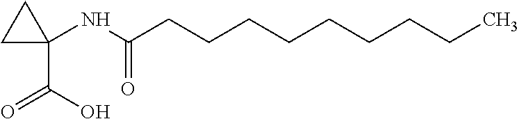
C1(NC(CCCCCCCCC)=O)(C(O)=O)CC1
